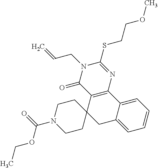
C12=C(N=C(SCCOC)N(CC=C)C1=O)C1=CC=CC=C1CC21CCN(C(=O)OCC)CC1
